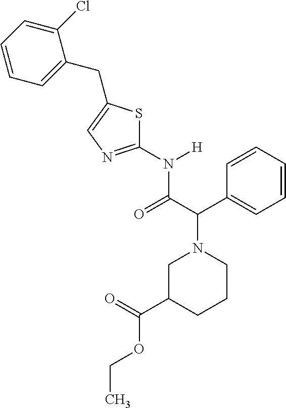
C1C(C(OCC)=O)CCCN1C(C1=CC=CC=C1)C(N([H])C1=NC=C(CC2=CC=CC=C2Cl)S1)=O
